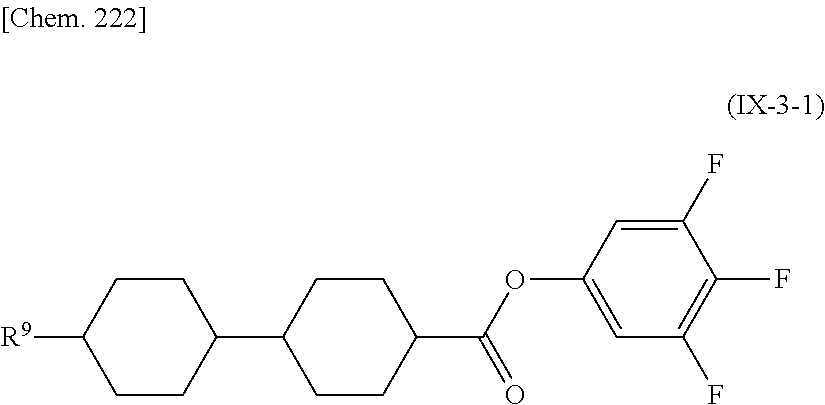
C1CC(C2CCC(C(=O)OC3=CC(F)=C(F)C(F)=C3)CC2)CCC1[R9]
